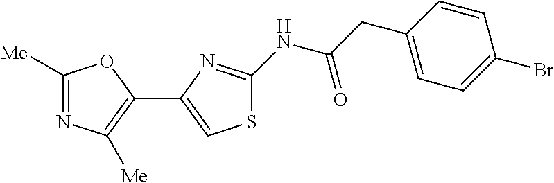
C1([Me])=NC([Me])=C(C2=CSC(NC(CC3=CC=C(Br)C=C3)=O)=N2)O1
